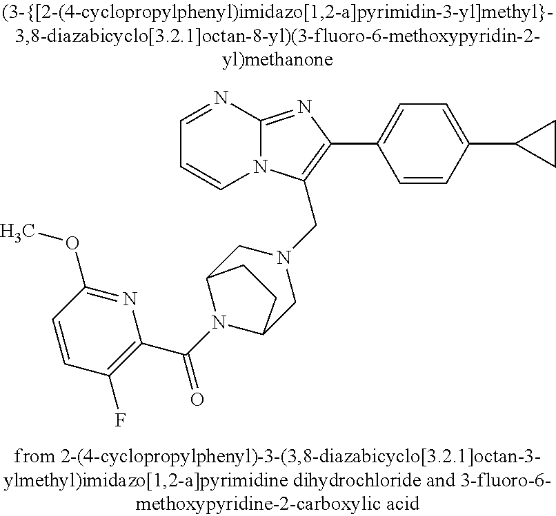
C1=NC2=NC(C3=CC=C(C4CC4)C=C3)=C(CN3CC4N(C(C5=C(F)C=CC(OC)=N5)=O)C(C3)CC4)N2C=C1
